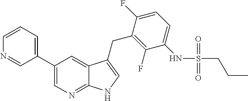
C1(C2=CC=CN=C2)=CN=C2C(=C1)C(CC1=C(F)C(NS(CCC)(=O)=O)=CC=C1F)=CN2
